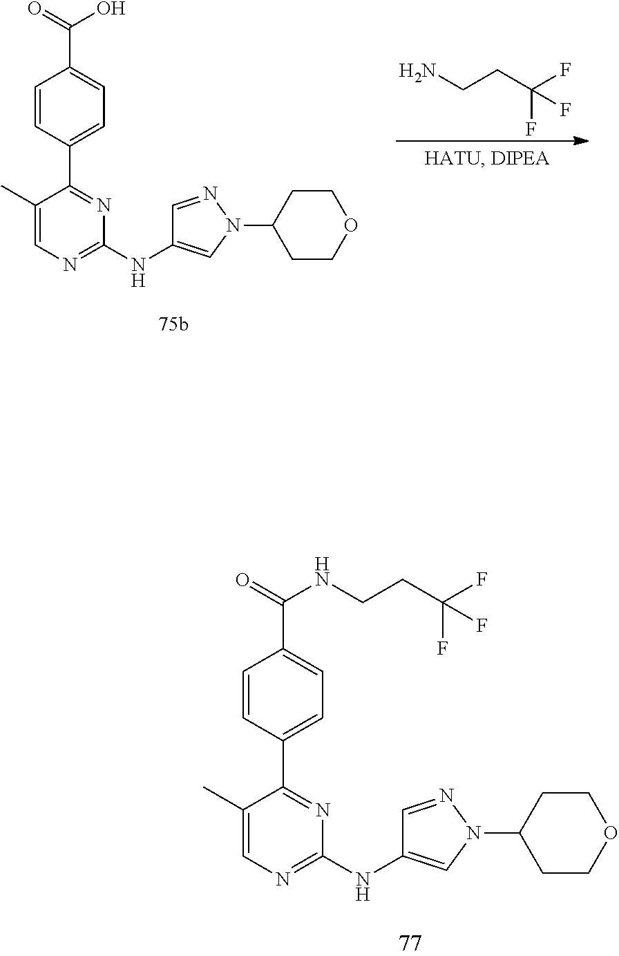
C1=NN(C2CCOCC2)C=C1NC1=NC=C(C)C(C2=CC=C(C(=O)O)C=C2)=N1.C(N)CC(F)(F)F.C1=NN(C2CCOCC2)C=C1NC1=NC=C(C)C(C2=CC=C(C(=O)NCCC(F)(F)F)C=C2)=N1
